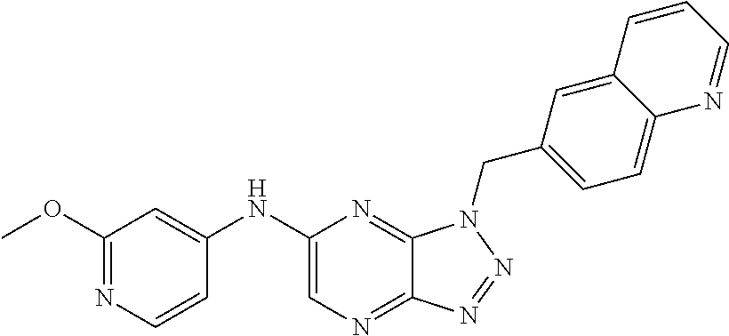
C1(NC2=CC(OC)=NC=C2)=CN=C2C(=N1)N(CC1=CC=C3C(=C1)C=CC=N3)N=N2
